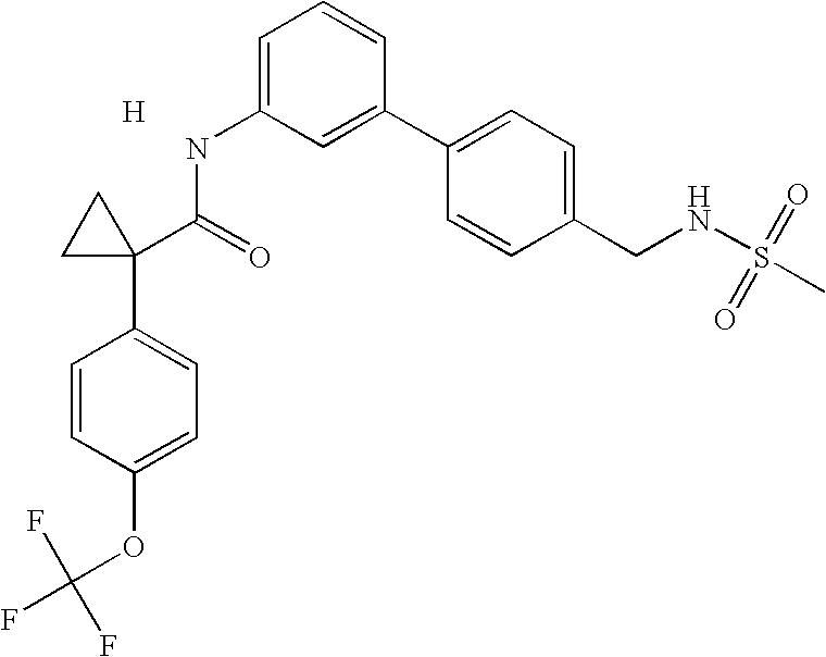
C1=C(NC(C2(C3=CC=C(OC(F)(F)F)C=C3)CC2)=O)C=C(C2=CC=C(CNS(=O)(=O)C)C=C2)C=C1.[H]
